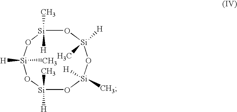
O1[Si](C)([H])O[Si](C)([H])O[Si]([H])(C)O[Si]([H])(C)O[Si]1(C)[H]
